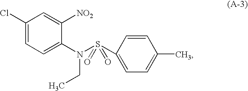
C1(Cl)=CC=C(N(CC)S(=O)(=O)C2=CC=C(C)C=C2)C([NO2])=C1
